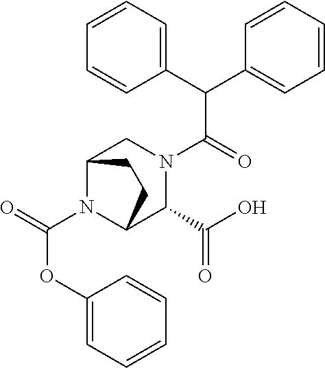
C(N1C2C(C(O)=O)N(C(=O)C(C3=CC=CC=C3)C3=CC=CC=C3)CC1CC2)(=O)OC1=CC=CC=C1
